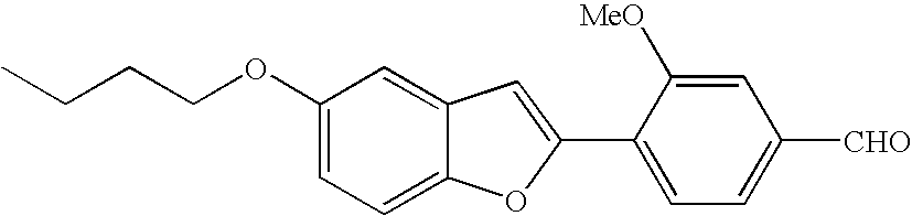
C1=C(OCCCC)C=C2C(=C1)OC(C1=CC=C([CHO])C=C1[MeO])=C2
